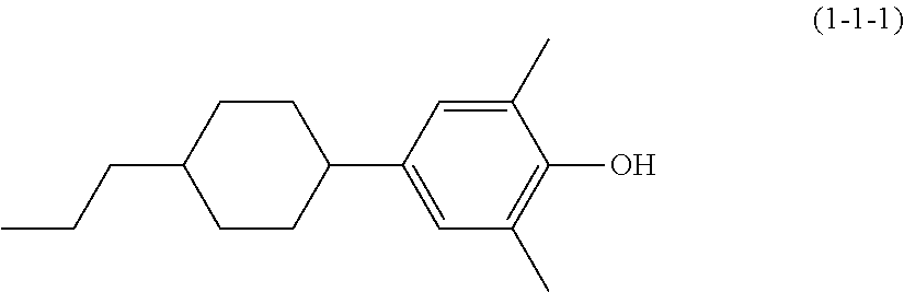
C1(C)=CC(C2CCC(CCC)CC2)=CC(C)=C1O
